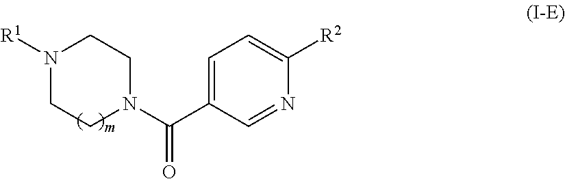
N1([R1])CCN(C(C2=CC=C([R2])N=C2)=O)CC1
